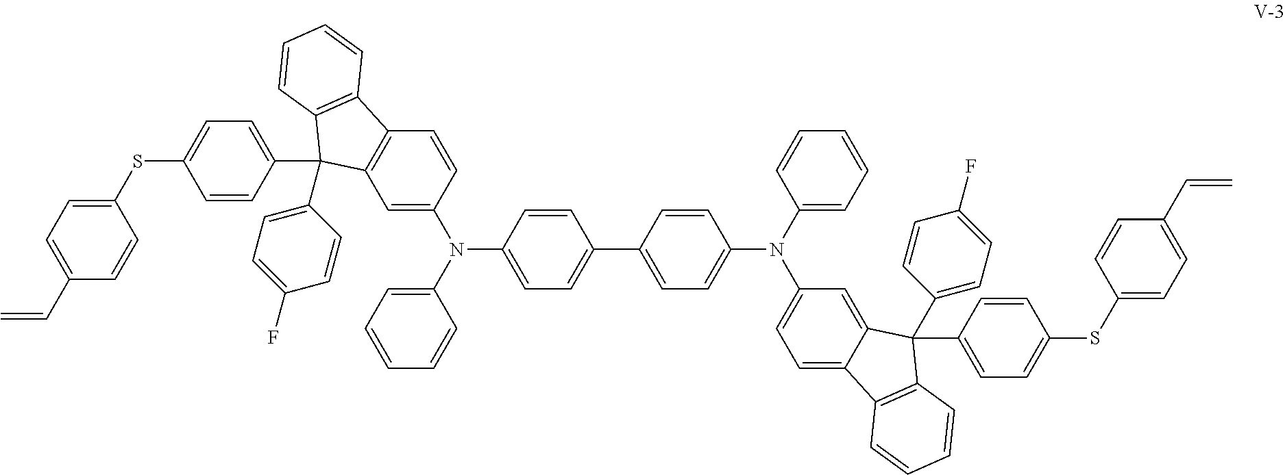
C1(SC2=CC=C(C3(C4=CC=C(F)C=C4)C4=C(C5=C3C=CC=C5)C=CC(N(C3=CC=CC=C3)C3=CC=C(C5=CC=C(N(C6=CC=CC=C6)C6=CC=C7C(=C6)C(C6=CC=C(SC8=CC=C(C=C)C=C8)C=C6)(C6=CC=C(F)C=C6)C6=C7C=CC=C6)C=C5)C=C3)=C4)C=C2)=CC=C(C=C)C=C1
